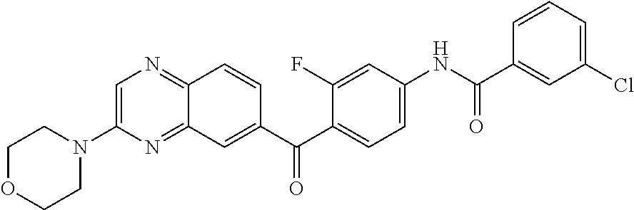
C1=C(N2CCOCC2)N=C2C(=N1)C=CC(C(C1=CC=C(NC(=O)C3=CC(Cl)=CC=C3)C=C1F)=O)=C2
